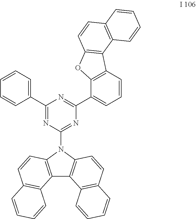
C1(C2=CC=CC=C2)=NC(N2C3=C(C4=C2C=CC2=C4C=CC=C2)C2=C(C=C3)C=CC=C2)=NC(C2=CC=CC3=C2OC2=C3C3=C(C=C2)C=CC=C3)=N1
